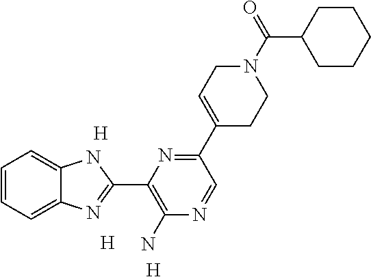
[H].[H].[H].C1=CC=C2C(=C1)NC(C1=C(N)N=CC(C3=CCN(C(=O)C4CCCCC4)CC3)=N1)=N2
